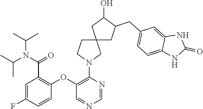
C1(O)C(CC2=CC=C3C(=C2)NC(=O)N3)CC2(C1)CCN(C1=C(OC3=C(C(N(C(C)C)C(C)C)=O)C=C(F)C=C3)C=NC=N1)C2
